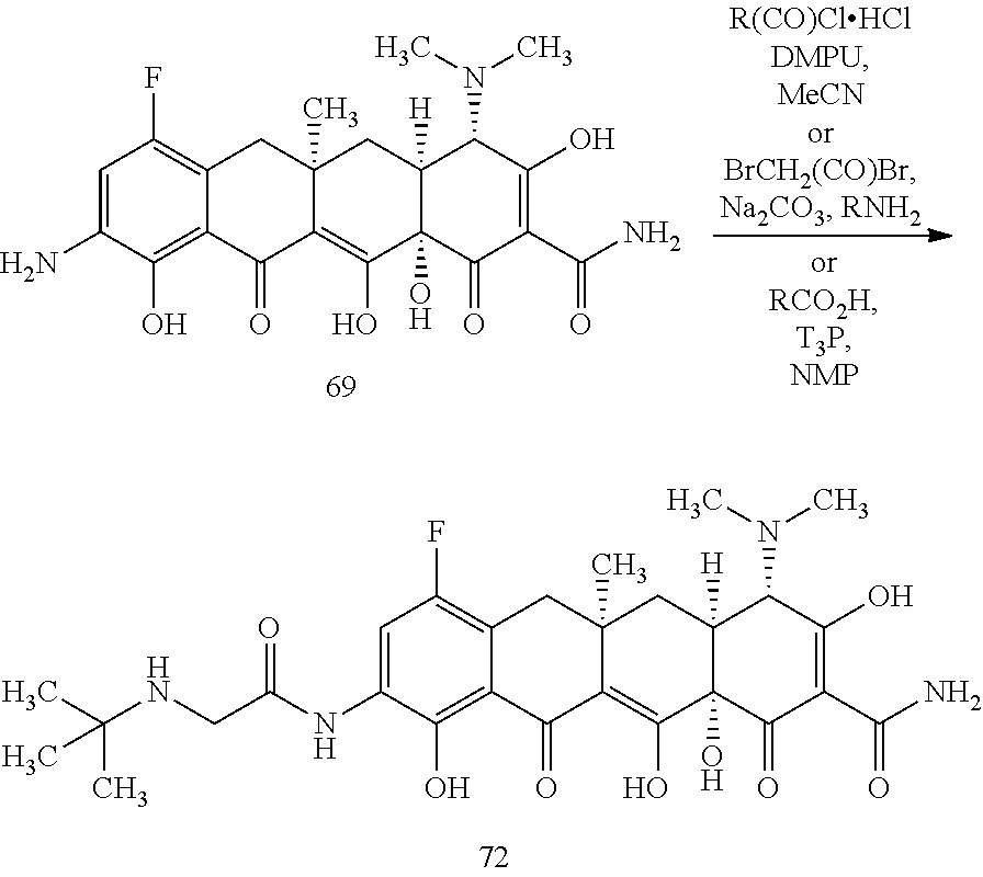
C1=C(N)C(O)=C2C(=C1F)CC1(C)C(=C(O)C3(O)C([H])(C1)C(N(C)C)C(O)=C(C(N)=O)C3=O)C2=O.C1=C(NC(CNC(C)(C)C)=O)C(O)=C2C(=C1F)CC1(C)C(=C(O)C3(O)C([H])(C1)C(N(C)C)C(O)=C(C(N)=O)C3=O)C2=O
